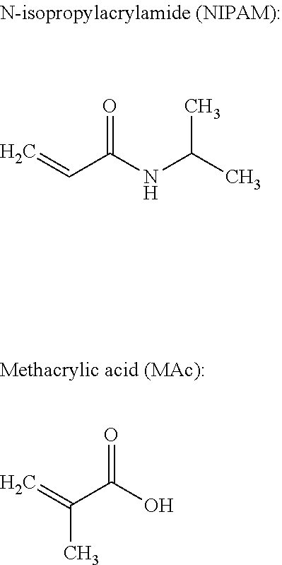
C=CC(NC(C)C)=O.C=C(C(O)=O)C
